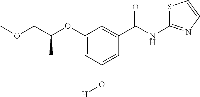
C1(OC(COC)C)=CC(O[H])=CC(C(NC2=NC=CS2)=O)=C1
